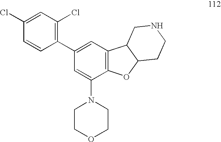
C1=C(Cl)C=CC(C2=CC3=C(C(N4CCOCC4)=C2)OC2C3CNCC2)=C1Cl
